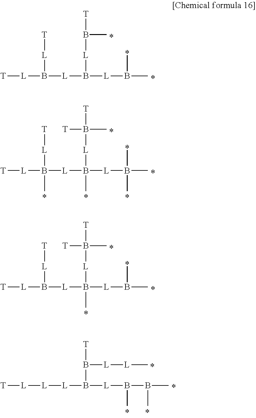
[T][L]B([L]B([L]B(C)C)[L]B([T])C)[L][T].[T][L]B([L]B([L]B(C)(C)C)([L]B([T])(C)[T])C)([L][T])C.[T][L]B([L]B([L]B(C)C)([L]B([T])(C)[T])C)[L][T].[T][L][L][L]B([L]B(B(C)C)C)B([T])[L][L]C
